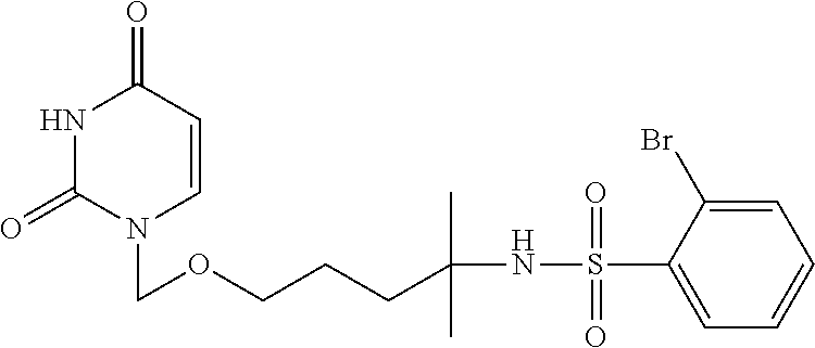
N1C(=O)N(COCCCC(NS(C2=CC=CC=C2Br)(=O)=O)(C)C)C=CC1=O
